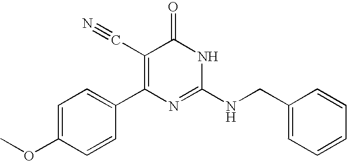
C1=CC(C2=C(C#N)C(=O)NC(NCC3=CC=CC=C3)=N2)=CC=C1OC
